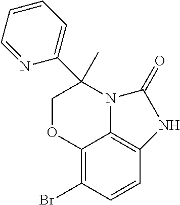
C12=C(Br)C=CC3=C1N(C(C1=CC=CC=N1)(C)CO2)C(=O)N3
